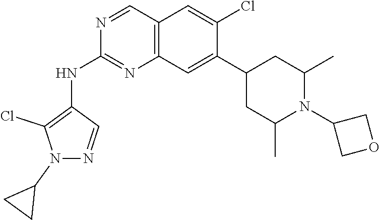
C12=C(C=C(C3CC(C)N(C4COC4)C(C)C3)C(Cl)=C1)N=C(NC1=C(Cl)N(C3CC3)N=C1)N=C2
